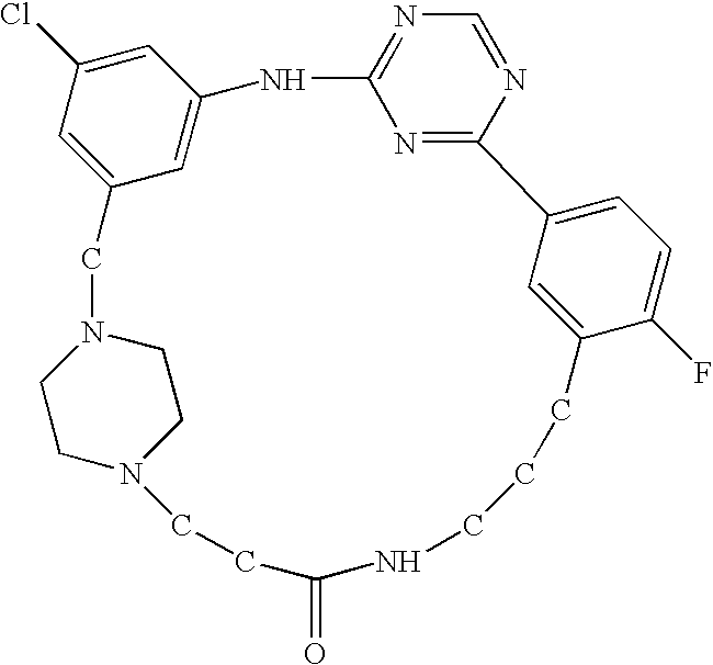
C1=C(Cl)C=C2C=C1NC1=NC=NC(=N1)C1=CC=C(F)C(=C1)CCCNC(=O)CCN1CCN(C2)CC1
